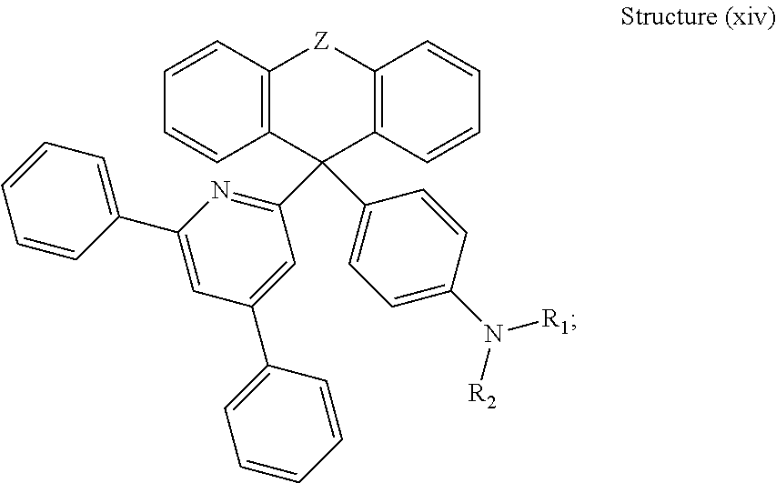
C1(C2=NC(C3=CC=CC=C3)=CC(C3=CC=CC=C3)=C2)(C2=CC=C(N([R2])[R1])C=C2)C2=C([Z]C3=C1C=CC=C3)C=CC=C2
